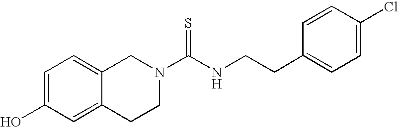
C1=C(O)C=C2C(=C1)CN(C(NCCC1=CC=C(Cl)C=C1)=S)CC2
